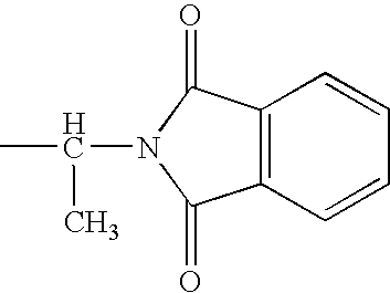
C12=C(C(=O)N(C(C)C)C1=O)C=CC=C2
